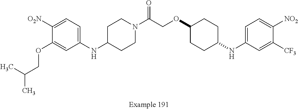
N(C1=CC=C([O2N])C(OCC(C)C)=C1)C1CCN(C(COC2CCC(NC3=CC=C([NO2])C([CF3])=C3)CC2)=O)CC1
